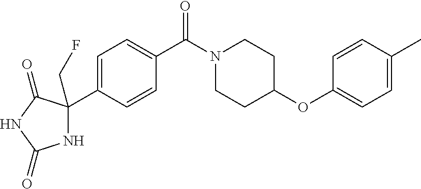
C1=C(C2(CF)NC(=O)NC2=O)C=CC(C(N2CCC(OC3=CC=C(C)C=C3)CC2)=O)=C1
